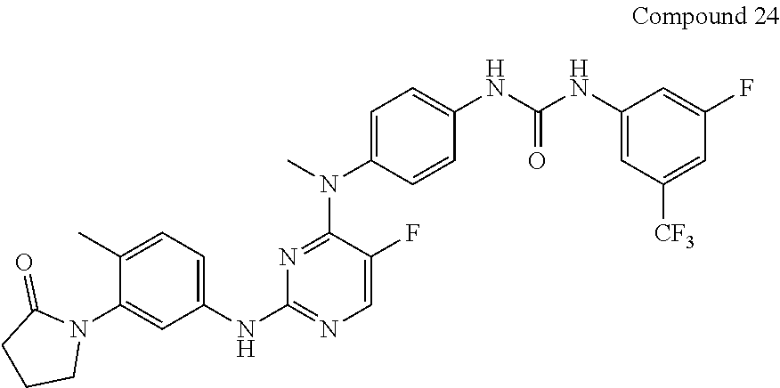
C1(C)=CC=C(NC2=NC=C(F)C(N(C)C3=CC=C(NC(NC4=CC([CF3])=CC(F)=C4)=O)C=C3)=N2)C=C1N1C(=O)CCC1
